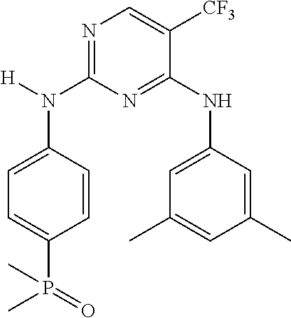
N1=C(N(C2=CC=C(P(=O)(C)C)C=C2)[H])N=C(NC2=CC(C)=CC(C)=C2)C([CF3])=C1
